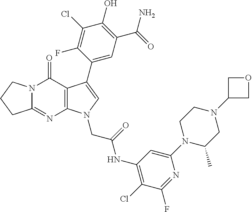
C12=NC3=C(C(=O)N1CCC2)C(C1=CC(C(N)=O)=C(O)C(Cl)=C1F)=CN3CC(NC1=C(Cl)C(F)=NC(N2C(C)CN(C3COC3)CC2)=C1)=O
